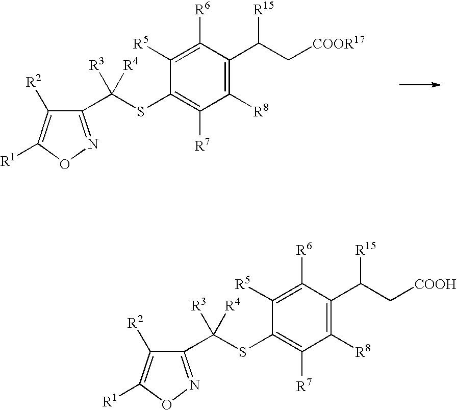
C1([R2])=C([R1])ON=C1C(SC1=C([R7])C([R8])=C(C(C[COOR17])[R15])C([R6])=C1[R5])([R3])[R4].C1([R2])=C([R1])ON=C1C(SC1=C([R7])C([R8])=C(C(C[COOH])[R15])C([R6])=C1[R5])([R3])[R4]
